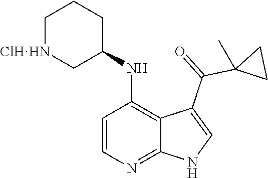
C1=CN=C2C(=C1NC1CCC[ClHHN]C1)C(C(=O)C1(C)CC1)=CN2
